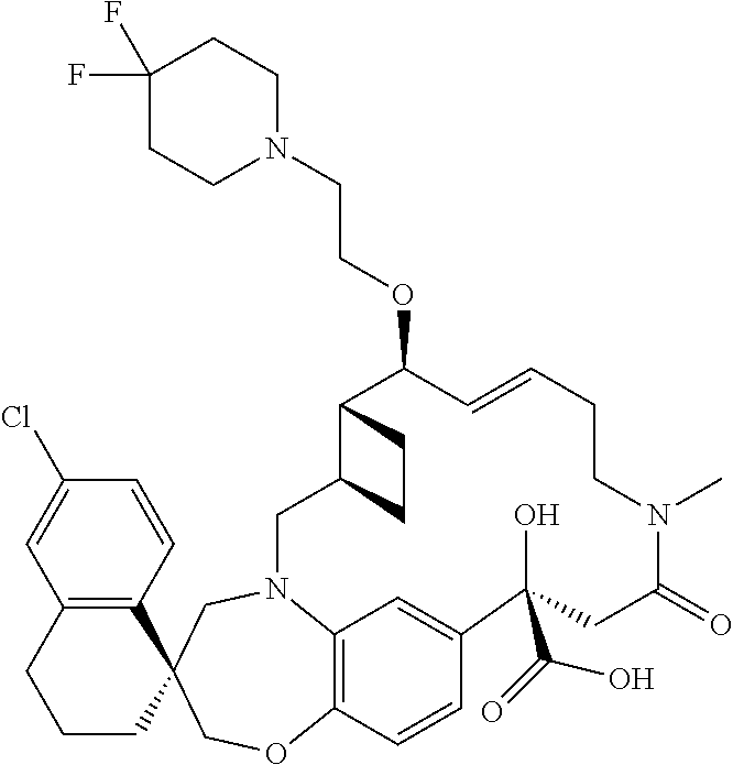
C1(F)(F)CCN(CCOC2C3C(CN4C5=C(C=CC(=C5)C(O)(C(=O)O)CC(=O)N(C)CCC=C2)OCC2(C5=C(C=C(Cl)C=C5)CCC2)C4)CC3)CC1
